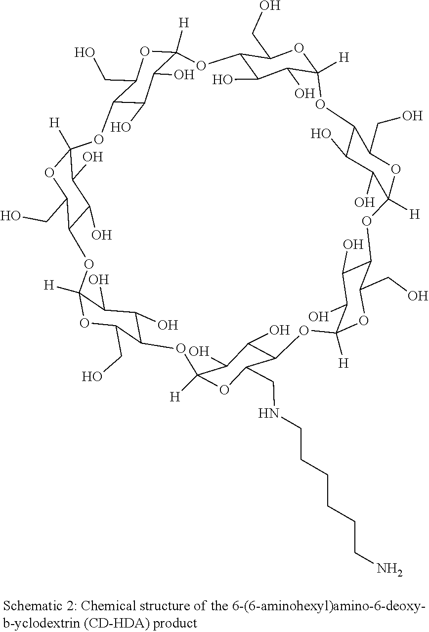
C12C(O)C(O)C([H])(OC1CO)OC1C(O)C(O)C([H])(OC1CO)OC1C(O)C(O)C([H])(OC1CO)OC1C(O)C(O)C([H])(OC1CNCCCCCCN)OC1C(O)C(O)C([H])(OC1CO)OC1C(O)C(O)C([H])(OC1CO)OC1C(O)C(O)C([H])(O2)OC1CO
